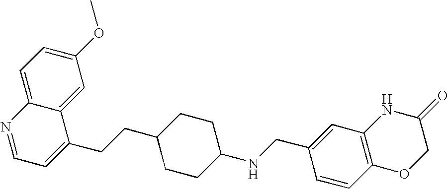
C1=C(OC)C=C2C(=C1)N=CC=C2CCC1CCC(NCC2=CC3=C(C=C2)OCC(=O)N3)CC1
